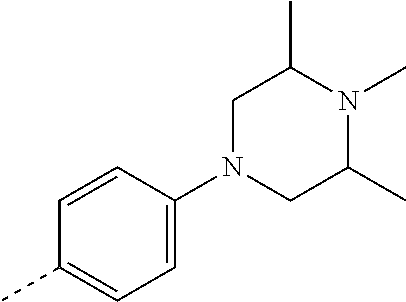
C1=CC(N2CC(C)N(C)C(C)C2)=CC=C1C
